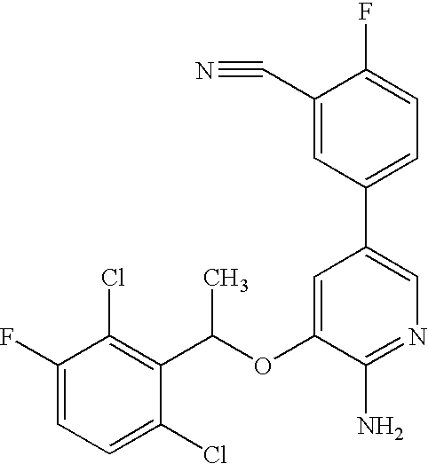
FC1=CC=C(Cl)C(C(OC2=CC(C3=CC=C(F)C(C#N)=C3)=CN=C2N)C)=C1Cl
